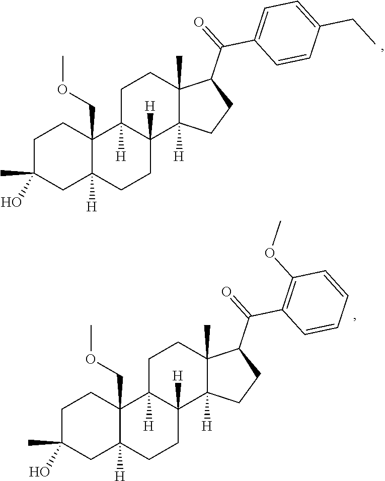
C1C(C)(O)CC2([H])C(COC)(C1)C1([H])C([H])(CC2)C2([H])C(C)(CC1)C(C(=O)C1=CC=C(CC)C=C1)CC2.C1C(C)(O)CC2([H])C(COC)(C1)C1([H])C([H])(CC2)C2([H])C(C)(CC1)C(C(=O)C1=C(OC)C=CC=C1)CC2
